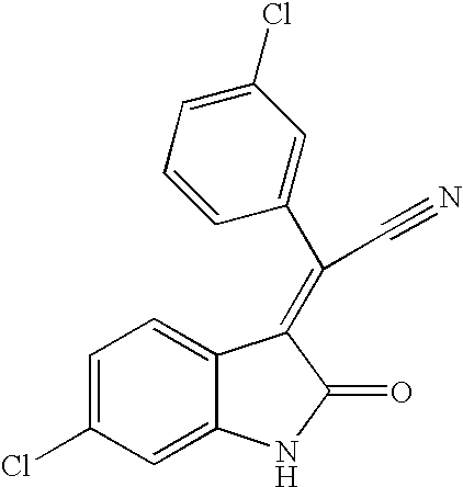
C1=C(Cl)C=C2C(=C1)C(=C(C#N)C1=CC(Cl)=CC=C1)C(=O)N2
